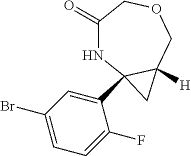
C1(=O)NC2(C3=CC(Br)=CC=C3F)C([H])(COC1)C2
